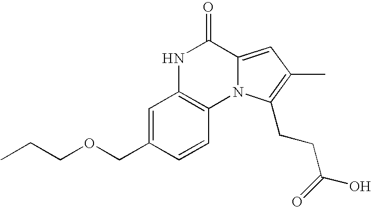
N1C2=C(N3C(=CC(C)=C3CCC(O)=O)C1=O)C=CC(COCCC)=C2
